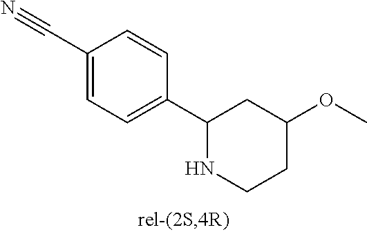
C1(C#N)=CC=C(C2NCCC(OC)C2)C=C1
